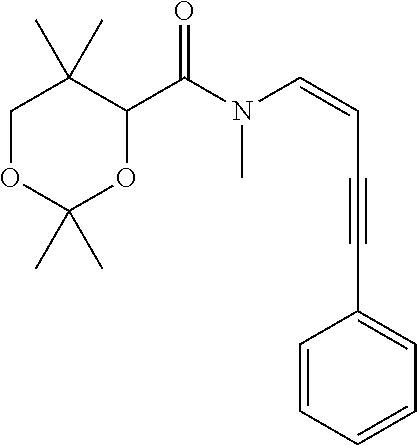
C1OC(C)(C)OC(C(N(C=CC#CC2=CC=CC=C2)C)=O)C1(C)C
